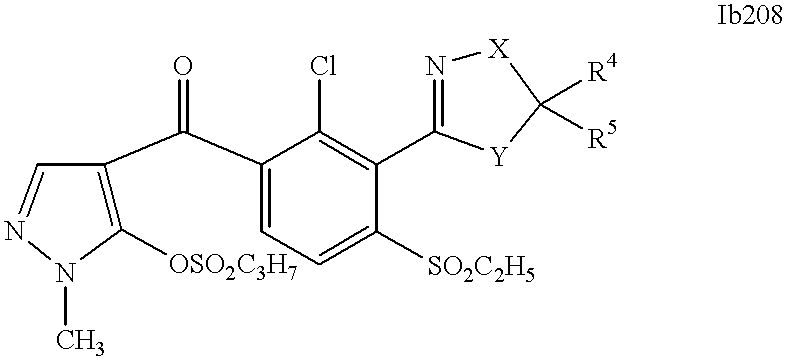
C1([OSO2C3H7])=C(C(C2=CC=C([SO2C2H5])C(C3=N[X]C([R4])([R5])[Y]3)=C2Cl)=O)C=NN1C
